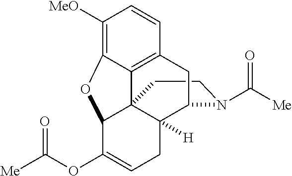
C1CN(C([Me])=O)C2C3([H])C14C1=C(C=CC([MeO])=C1OC4C(OC(=O)[Me])=CC3)C2
